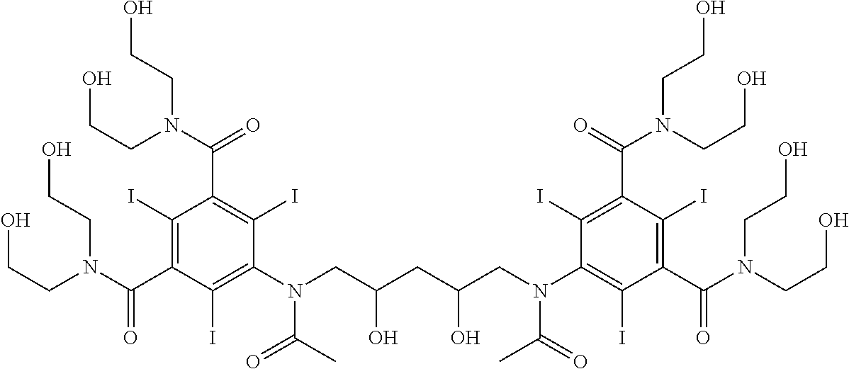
OCCN(C(=O)C1=C(I)C(C(=O)N(CCO)CCO)=C(I)C(N(C(=O)C)CC(O)CC(O)CN(C(C)=O)C2=C(I)C(C(=O)N(CCO)CCO)=C(I)C(C(N(CCO)CCO)=O)=C2I)=C1I)CCO
